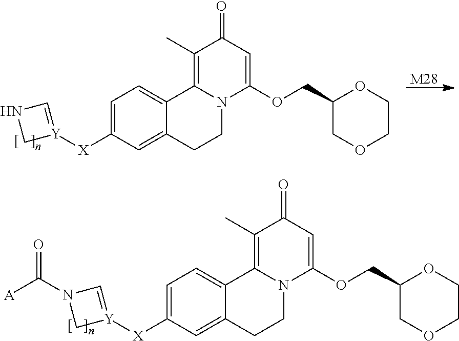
C12=CC([X][Y]3=CN(C([A])=O)C3)=CC=C1C1=C(C)C(=O)C=C(OCC3COCCO3)N1CC2.[M28].C12=CC([X][Y]3=CNC3)=CC=C1C1=C(C)C(=O)C=C(OCC3COCCO3)N1CC2
